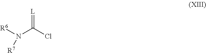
[R6]N(C(Cl)=[L])[R7]
